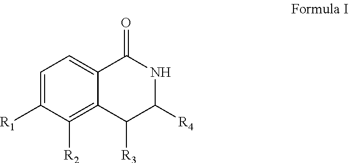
C1=C([R1])C([R2])=C2C(=C1)C(=O)NC([R4])C2[R3]
